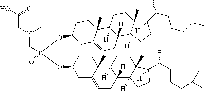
C1(C(CCCC(C)C)C)([H])C2(C)C([H])(CC1)C1([H])C([H])(CC2)C2(C)C(=CC1)CC(OP(=O)(OC1CC3=CCC4([H])C([H])(C3(C)CC1)CCC1(C)C4([H])CCC1(C(CCCC(C)C)C)[H])CN(C)CC(=O)O)CC2
